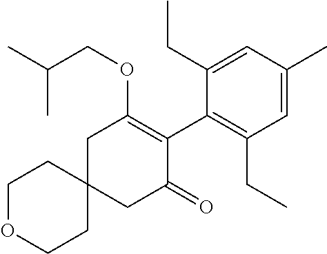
C1OCCC2(C1)CC(=O)C(C1=C(CC)C=C(C)C=C1CC)=C(OCC(C)C)C2
